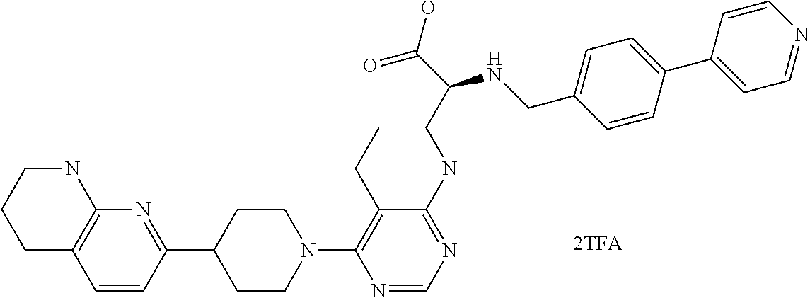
C1C2=C(NCC1)N=C(C1CCN(C3=C(CC)C(NCC(C(O)=O)NCC4=CC=C(C5=CC=NC=C5)C=C4)=NC=N3)CC1)C=C2
